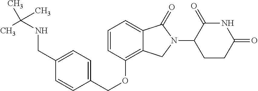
C(OC1=C2C(=CC=C1)C(=O)N(C1C(=O)NC(=O)CC1)C2)C1=CC=C(CNC(C)(C)C)C=C1
